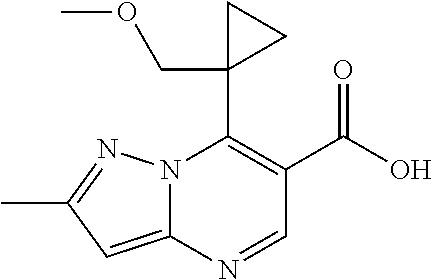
N12C(=CC(C)=N1)N=CC(C(O)=O)=C2C1(COC)CC1
